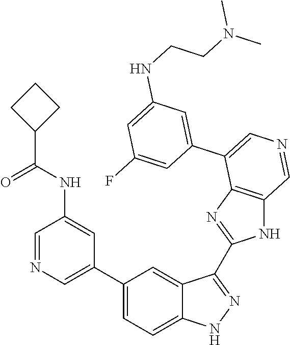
C1(C2=CN=CC(NC(C3CCC3)=O)=C2)=CC=C2C(=C1)C(C1=NC3=C(N1)C=NC=C3C1=CC(NCCN(C)C)=CC(F)=C1)=NN2
